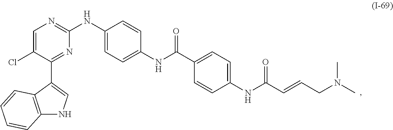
C12=C(C(C3=NC(NC4=CC=C(NC(C5=CC=C(NC(C=CCN(C)C)=O)C=C5)=O)C=C4)=NC=C3Cl)=CN1)C=CC=C2
